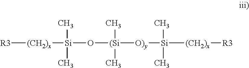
[R3][(CH2)x][Si](O[(Si]([O)y][Si]([(CH2)x][R3])(C)C)(C)C)(C)C
